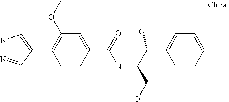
N1N=CC(C2=C(OC)C=C(C(NC(CO)C(C3=CC=CC=C3)O)=O)C=C2)=C1
